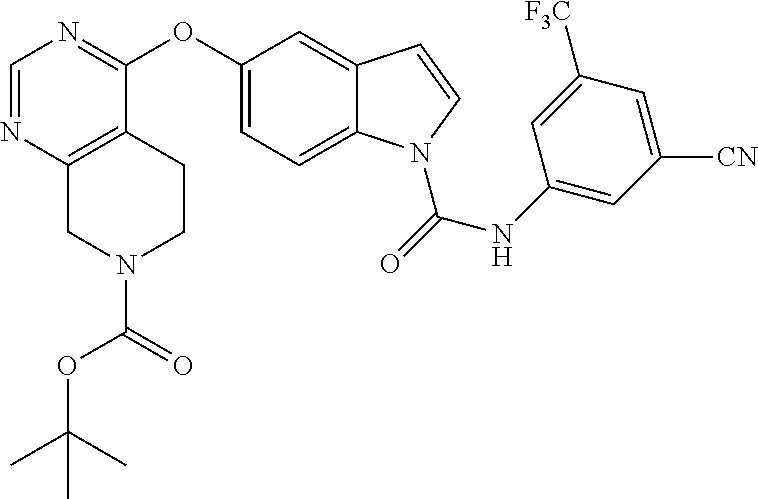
C1(OC2=NC=NC3=C2CCN(C(=O)OC(C)(C)C)C3)=CC=C2C(=C1)C=CN2C(=O)NC1=CC([CN])=CC([F3C])=C1
